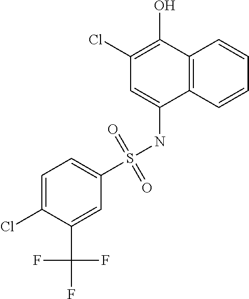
C1(S(NC2=CC(Cl)=C(O)C3=C2C=CC=C3)(=O)=O)=CC=C(Cl)C(C(F)(F)F)=C1
